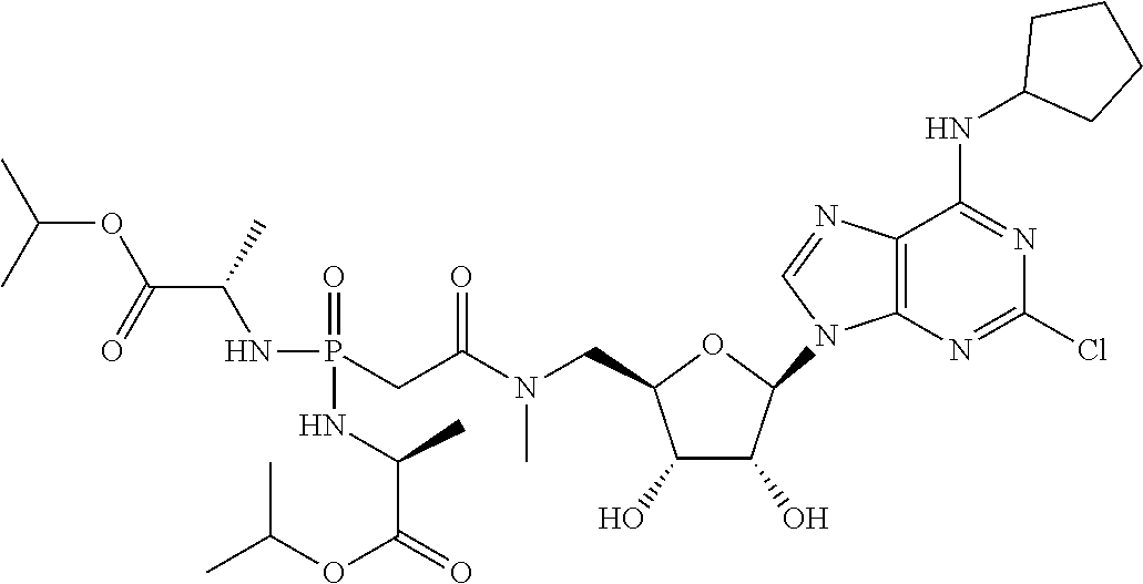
O1C(CN(C(CP(=O)(NC(C(=O)OC(C)C)C)NC(C(=O)OC(C)C)C)=O)C)C(O)C(O)C1N1C=NC2=C1N=C(Cl)N=C2NC1CCCC1
